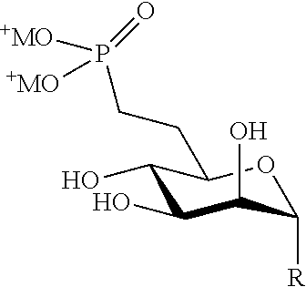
C1(O)C(O)C(O)C([R])OC1CCP([+MO])(=O)[+MO]
